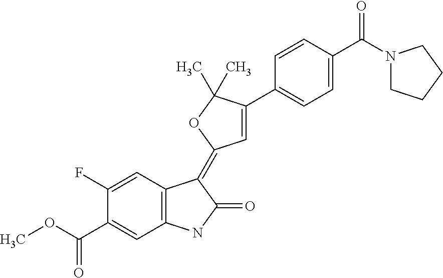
C1(C(OC)=O)=CC2=C(C=C1F)C(=C1C=C(C3=CC=C(C(N4CCCC4)=O)C=C3)C(C)(C)O1)C(=O)N2
